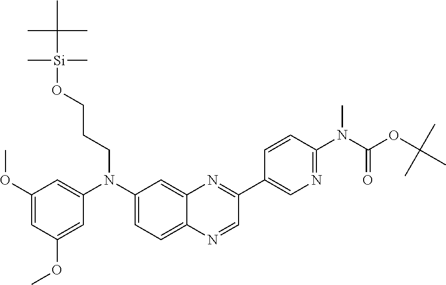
C1(OC)=CC(OC)=CC(N(C2=CC=C3C(=C2)N=C(C2=CN=C(N(C(OC(C)(C)C)=O)C)C=C2)C=N3)CCCO[Si](C)(C)C(C)(C)C)=C1
